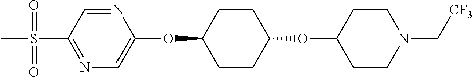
N1=C(S(C)(=O)=O)C=NC(OC2CCC(OC3CCN(C[CF3])CC3)CC2)=C1
